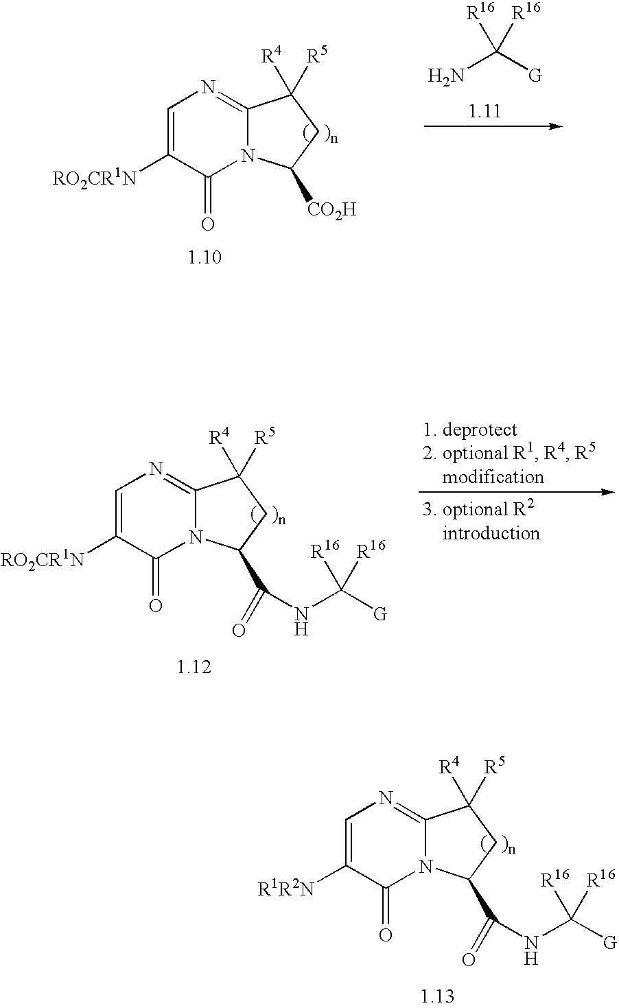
C12=NC=C([RO2CR1N])C(=O)N1C([CO2H])CC2([R4])[R5].C(N)([G])([R16])[R16].C12=NC=C([RO2CR1N])C(=O)N1C(C(=O)NC([G])([R16])[R16])CC2([R4])[R5].C12=NC=C([R1R2N])C(=O)N1C(C(=O)NC([G])([R16])[R16])CC2([R4])[R5]
